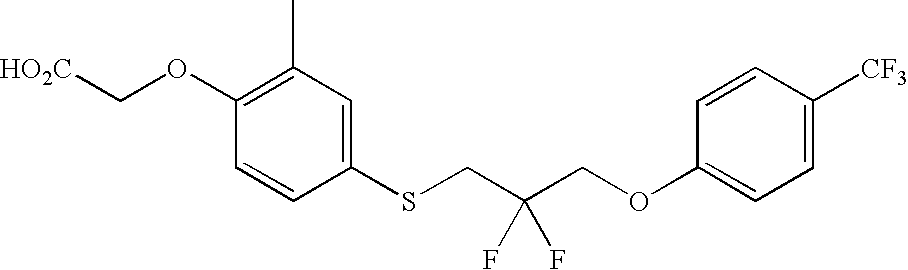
C(OC1=C(C)C=C(SCC(COC2=CC=C([CF3])C=C2)(F)F)C=C1)[HO2C]
